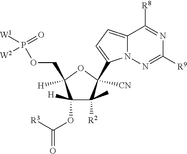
P(=O)(OCC1([H])C(OC(=O)[R3])([H])C(C)([R2])C(C2=CC=C3N2N=C([R9])N=C3[R8])([CN])O1)([W1])[W2]
